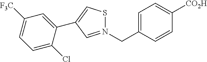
C1=C(CN2=CC(C3=CC([F3C])=CC=C3Cl)=CS2)C=CC([CO2H])=C1
